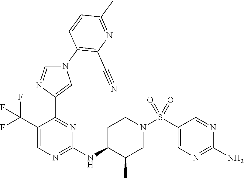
C1(C(F)(F)F)=CN=C(NC2C(C)CN(S(C3=CN=C(N)N=C3)(=O)=O)CC2)N=C1C1=CN(C2=C(C#N)N=C(C)C=C2)C=N1
